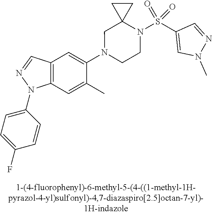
N1(C2=CC3=C(C=C2C)N(C2=CC=C(F)C=C2)N=C3)CCN(S(C2=CN(C)N=C2)(=O)=O)C2(C1)CC2
